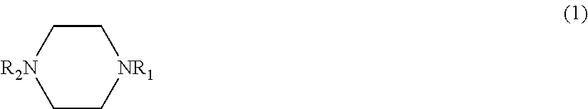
C1C[NR1]CC[R2N]1
